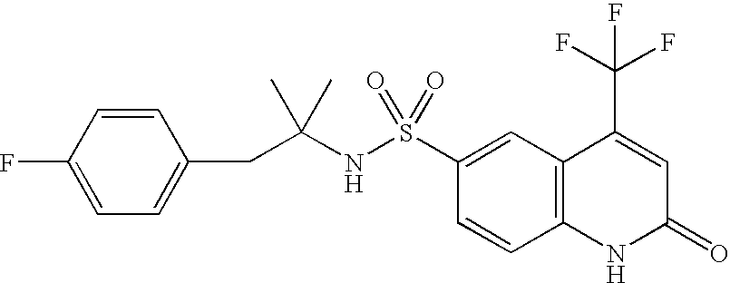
C1(S(=O)(=O)NC(CC2=CC=C(F)C=C2)(C)C)=CC2=C(C=C1)NC(=O)C=C2C(F)(F)F
